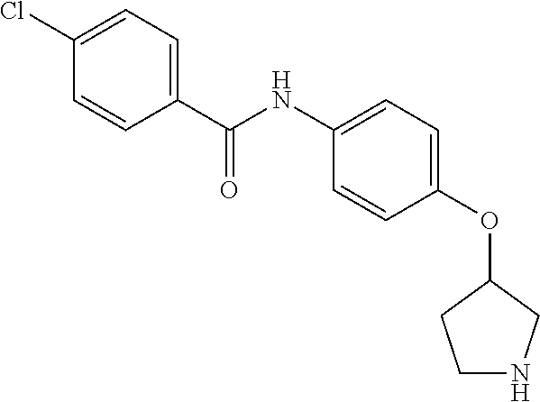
C1=CC(OC2CCNC2)=CC=C1NC(C1=CC=C(Cl)C=C1)=O
